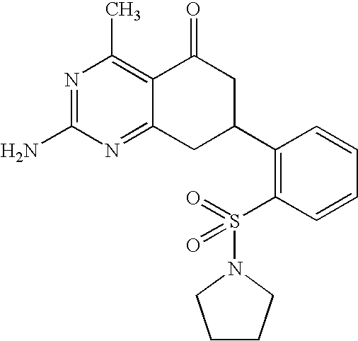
C12=C(C)N=C(N)N=C1CC(C1=C(S(N3CCCC3)(=O)=O)C=CC=C1)CC2=O
